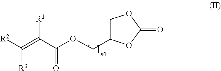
C(OC(C(=C([R2])[R3])[R1])=O)C1COC(=O)O1
